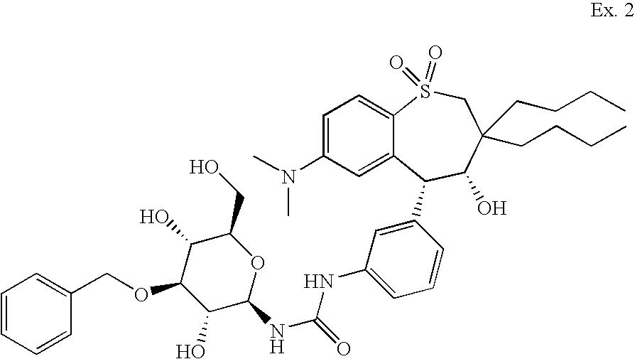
C1=C(N(C)C)C=C2C(=C1)S(=O)(=O)CC(CCCC)(CCCC)C(O)C2C1=CC(NC(=O)NC2OC(CO)C(O)C(OCC3=CC=CC=C3)C2O)=CC=C1
